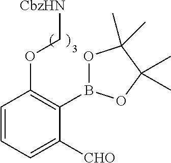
C1=CC=C([CHO])C(B2OC(C)(C)C(C)(C)O2)=C1OC[CbzHN]
